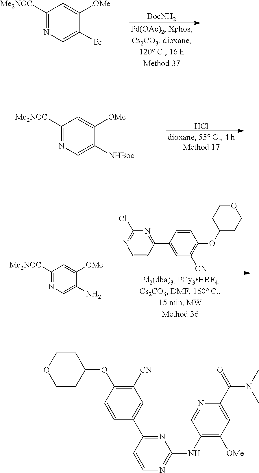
C1([Me2NOC])=NC=C(Br)C([OMe])=C1.[BocNH2].C1([Me2NOC])=NC=C([NHBoc])C([OMe])=C1.Cl.C1([Me2NOC])=NC=C(N)C([OMe])=C1.C1=CC(C2=CC([CN])=C(OC3CCOCC3)C=C2)=NC(Cl)=N1.C1CC(OC2=C([CN])C=C(C3=NC(NC4=C([OMe])C=C(C(=O)N(C)C)N=C4)=NC=C3)C=C2)CCO1
